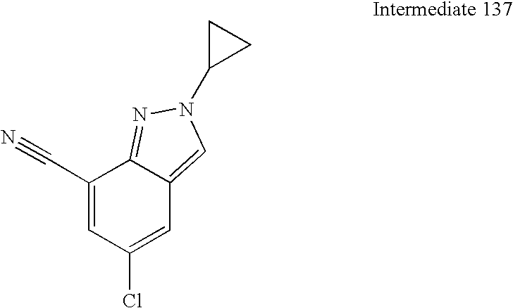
C1(C#N)=CC(Cl)=CC2=CN(C3CC3)N=C12
